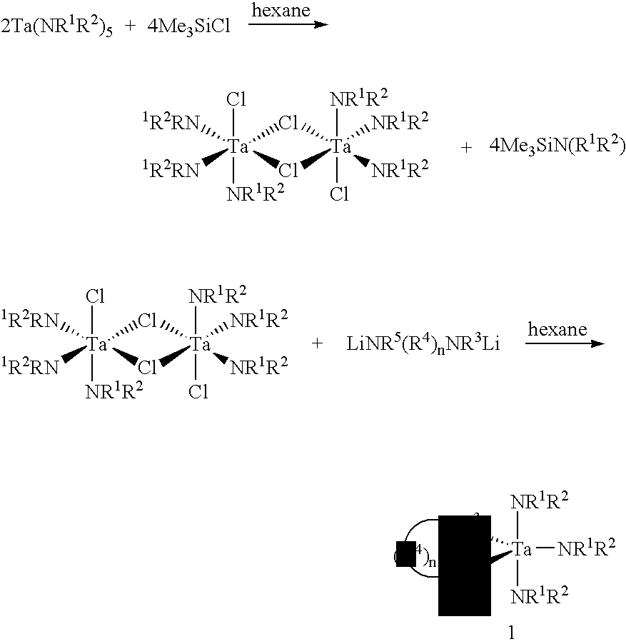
Cl[Ta]1([NR1R2])([1R2RN])([1R2RN])Cl[Ta](Cl)([NR1R2])([NR1R2])([NR1R2])Cl1.Cl[Ta]1([NR1R2])([1R2RN])([1R2RN])Cl[Ta](Cl)([NR1R2])([NR1R2])([NR1R2])Cl1.[NR1R2][Ta]([NR1R2])([NR1R2])([NR3])[NR5]
